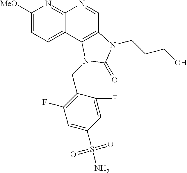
C1([MeO])=CC=C2C(=N1)N=CC1=C2N(CC2=C(F)C=C(S(N)(=O)=O)C=C2F)C(=O)N1CCCO
